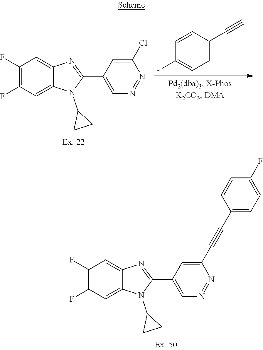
C1(F)=C(F)C=C2C(=C1)N=C(C1=CN=NC(Cl)=C1)N2C1CC1.C1=CC(C#C)=CC=C1F.C1(F)=C(F)C=C2C(=C1)N=C(C1=CN=NC(C#CC3=CC=C(F)C=C3)=C1)N2C1CC1
